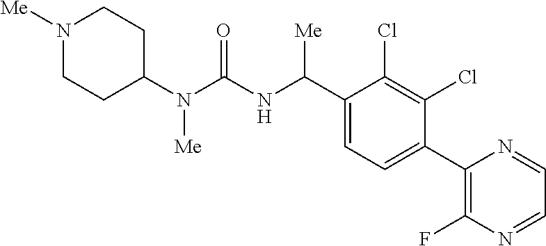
C1(N(C(NC(C2=CC=C(C3=C(F)N=CC=N3)C(Cl)=C2Cl)[Me])=O)[Me])CCN([Me])CC1
